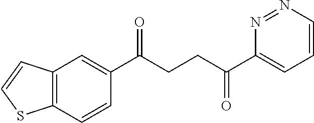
C1(C(CCC(C2=CC=CN=N2)=O)=O)=CC2=C(C=C1)SC=C2
